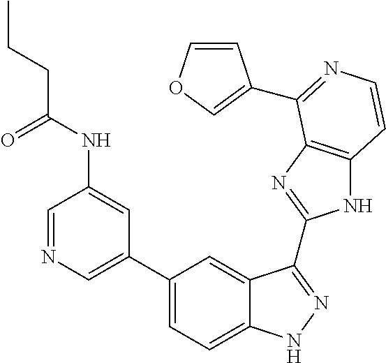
C1(C2=CN=CC(NC(CCC)=O)=C2)=CC=C2C(=C1)C(C1=NC3=C(N1)C=CN=C3C1=COC=C1)=NN2
